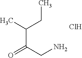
C(C(C)CC)(CN)=O.Cl
